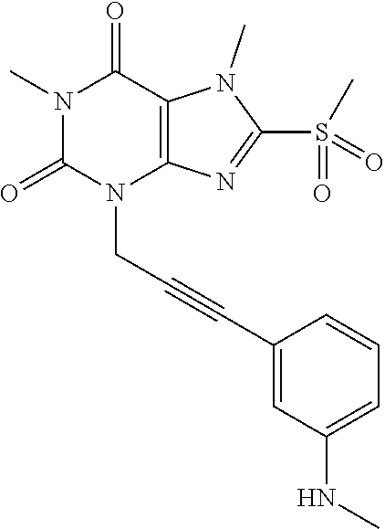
N1(C)C(=O)N(CC#CC2=CC(NC)=CC=C2)C2=C(C1=O)N(C)C(S(=O)(C)=O)=N2
